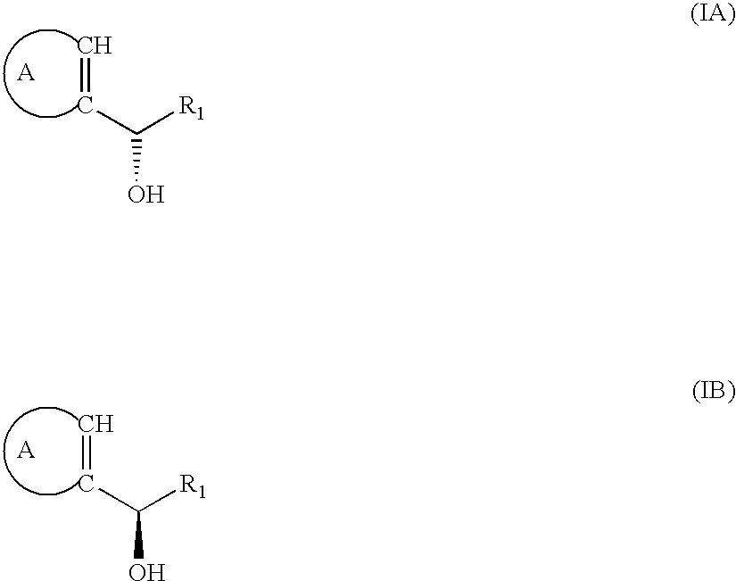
C=CC([R1])O.C=CC([R1])O
